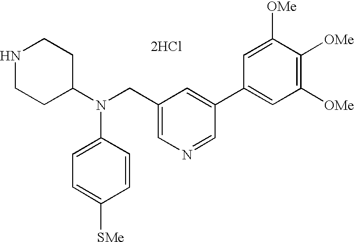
N1CCC(N(CC2=CN=CC(C3=CC([OMe])=C([OMe])C([OMe])=C3)=C2)C2=CC=C([SMe])C=C2)CC1.[2HCl]
